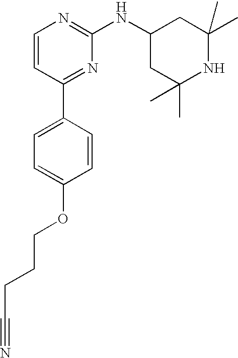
C1=CC(C2=CC=C(OCCCC#N)C=C2)=NC(NC2CC(C)(C)NC(C)(C)C2)=N1
